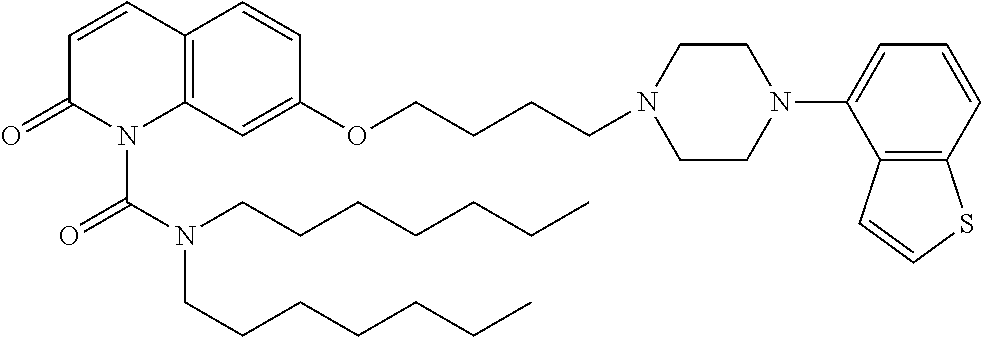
C12=C(C=C(OCCCCN3CCN(C4=CC=CC5=C4C=CS5)CC3)C=C1)N(C(N(CCCCCCC)CCCCCCC)=O)C(=O)C=C2
